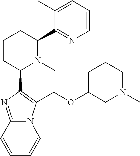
C1CC(C2=C(COC3CN(C)CCC3)N3C(=N2)C=CC=C3)N(C)C(C2=NC=CC=C2C)C1
